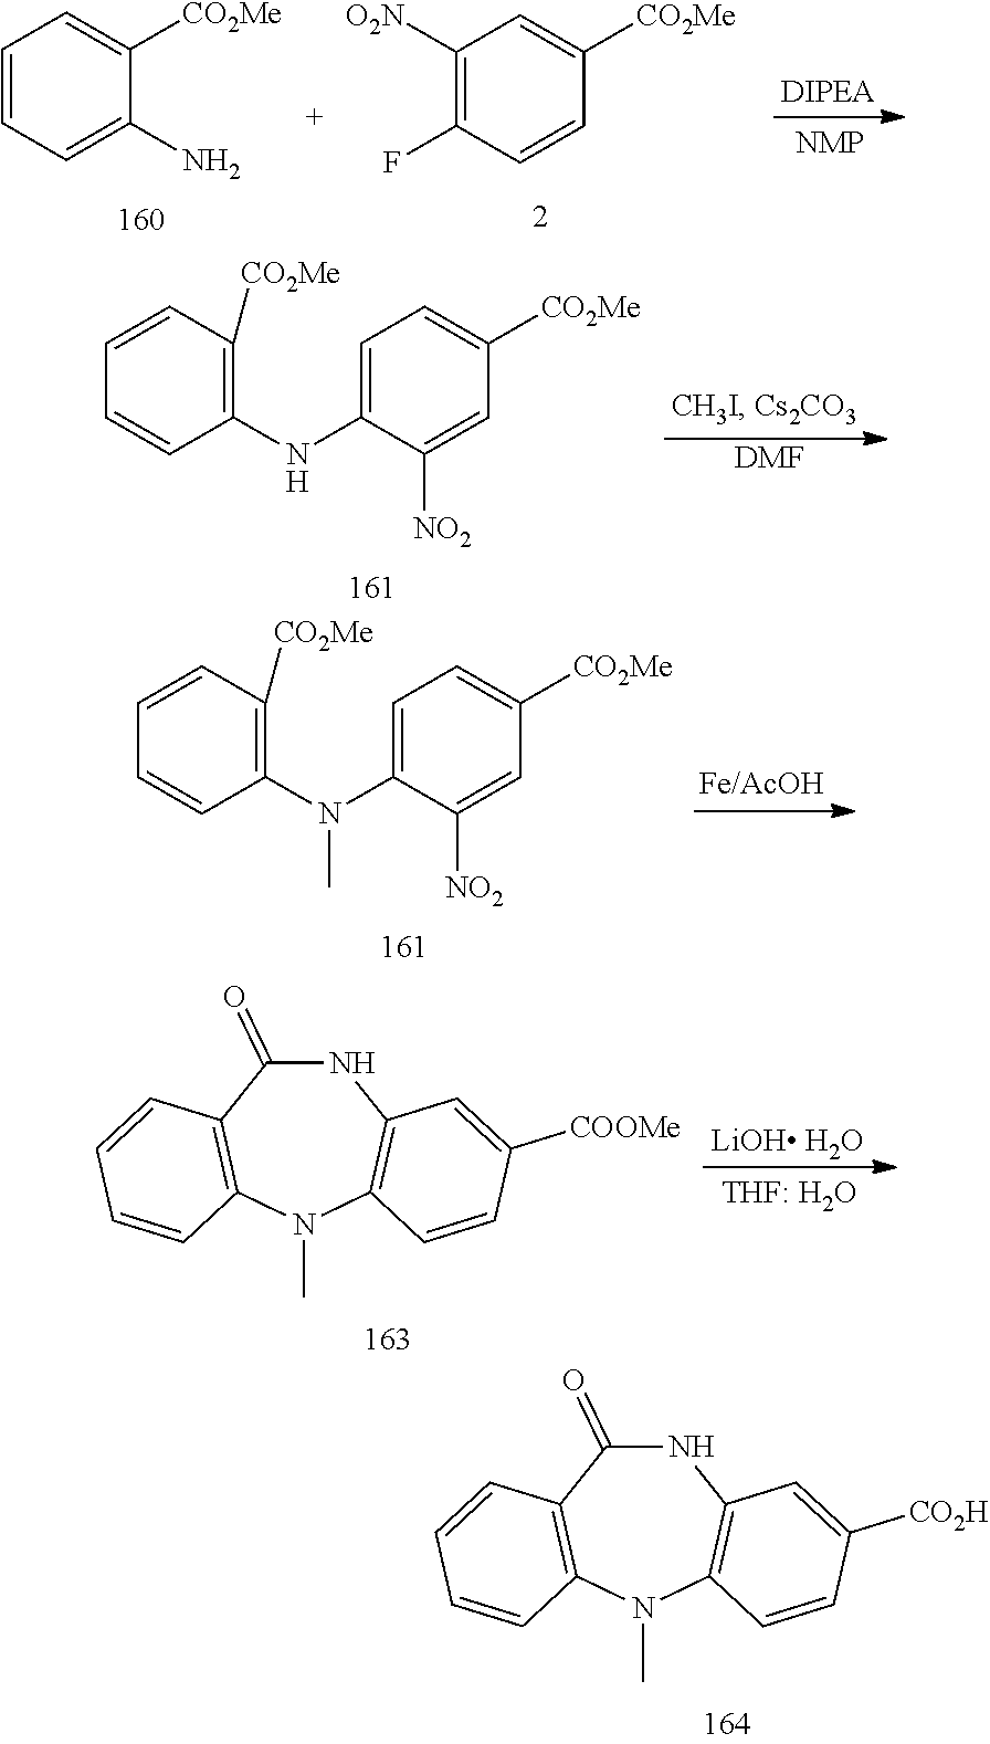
C1=CC=C(N)C([CO2Me])=C1.C1([O2N])=C(F)C=CC([CO2Me])=C1.[DMF].C1(NC2=CC=C([CO2Me])C=C2[NO2])=C([CO2Me])C=CC=C1.C1(N(C2=CC=C([CO2Me])C=C2[NO2])C)=C([CO2Me])C=CC=C1.[LiOH H2O].N1C(=O)C2=C(N(C)C3=C1C=C([COOMe])C=C3)C=CC=C2.N1C(=O)C2=C(N(C)C3=C1C=C([CO2H])C=C3)C=CC=C2
